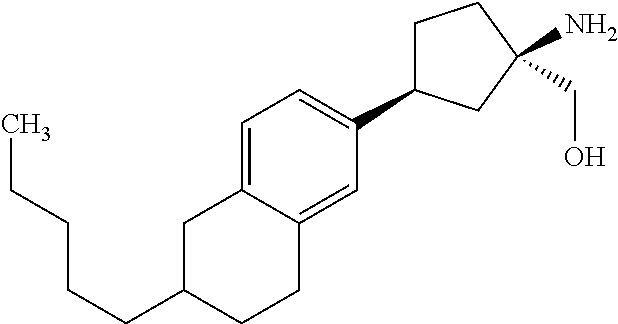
C(C1CCC2=CC(C3CCC(N)(CO)C3)=CC=C2C1)CCCC
